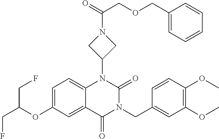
C12=CC=C(OC(CF)CF)C=C1C(=O)N(CC1=CC(OC)=C(OC)C=C1)C(=O)N2C1CN(C(COCC2=CC=CC=C2)=O)C1
